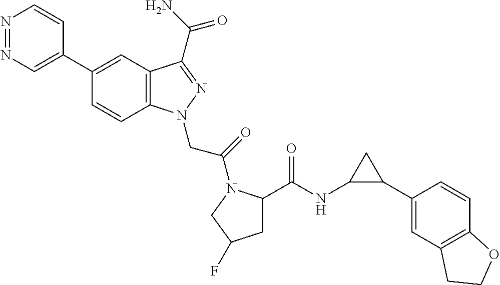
N1=NC=C(C2=CC3=C(C=C2)N(CC(=O)N2C(C(=O)NC4C(C5=CC6=C(C=C5)OCC6)C4)CC(F)C2)N=C3C(N)=O)C=C1
